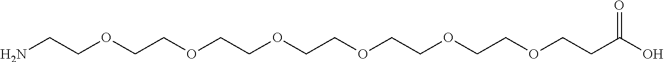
NCCOCCOCCOCCOCCOCCOCCC(O)=O
